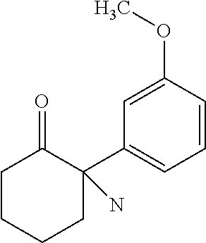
C1CCCC(C2=CC=CC(OC)=C2)(N)C1=O
